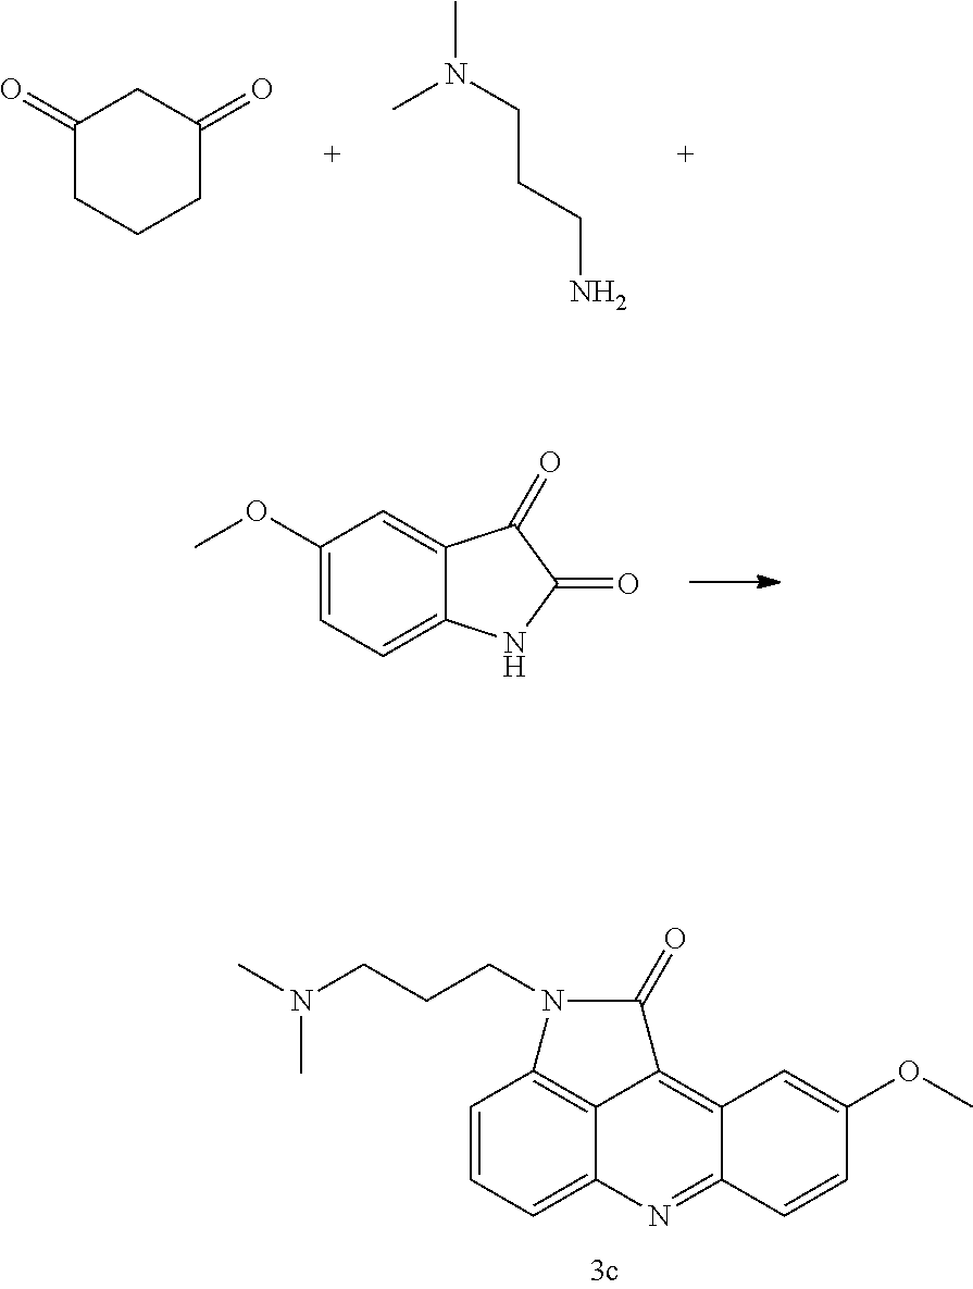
C1(OC)=CC=C2C(=C1)C(=O)C(=O)N2.C1=CC=C2C3=C1N(CCCN(C)C)C(=O)C3=C1C(=N2)C=CC(OC)=C1.C1(=O)CCCC(=O)C1.CN(CCCN)C
